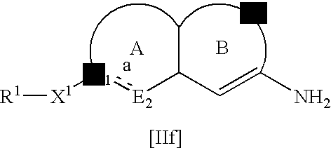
[Y].[X1]([E1]:[E2]C(C)C=CN)[R1].B.[[IIf]]
